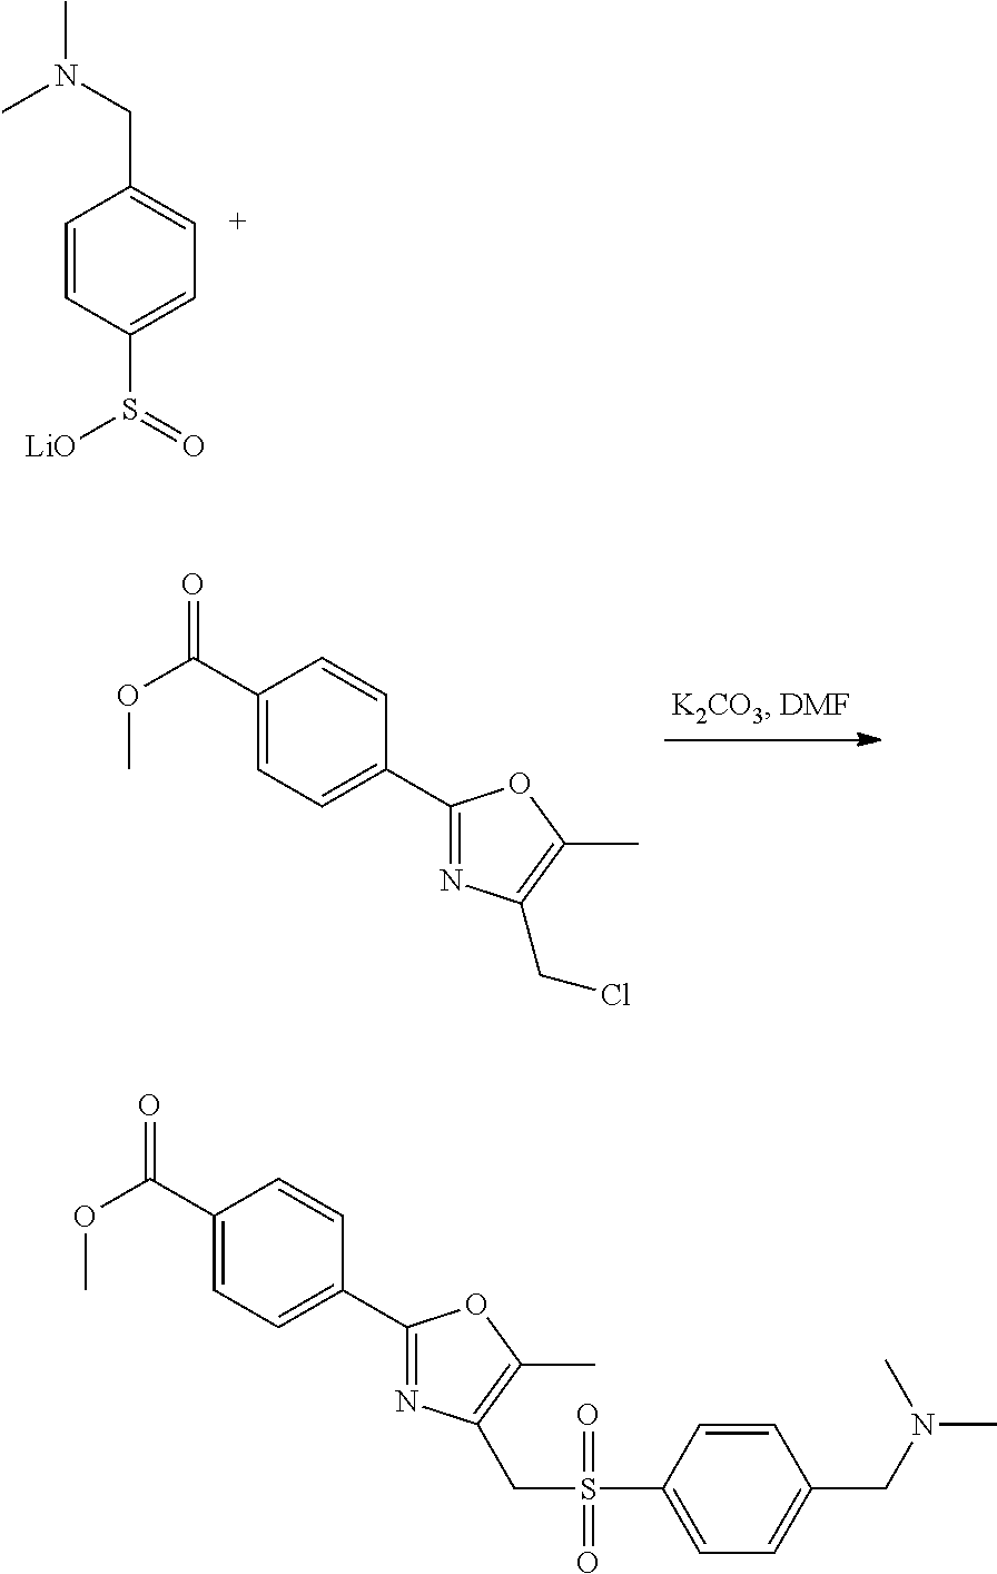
C1=CC(S([LiO])=O)=CC=C1CN(C)C.C1(C(OC)=O)=CC=C(C2=NC(CCl)=C(C)O2)C=C1.C1(C2=CC=C(C(=O)OC)C=C2)=NC(CS(C2=CC=C(CN(C)C)C=C2)(=O)=O)=C(C)O1
